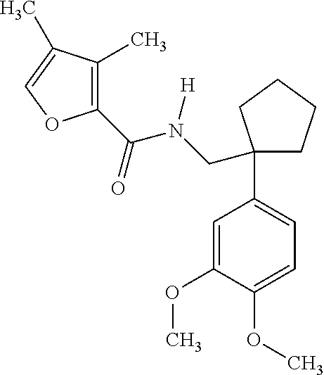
O(C1=CC=C(C2(CN(C(=O)C3=C(C)C(C)=CO3)[H])CCCC2)C=C1OC)C
